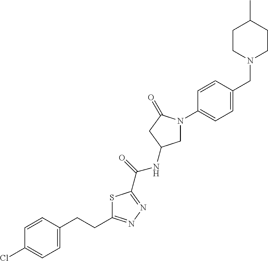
C1=CC(CCC2=NN=C(C(NC3CN(C4=CC=C(CN5CCC(C)CC5)C=C4)C(=O)C3)=O)S2)=CC=C1Cl
